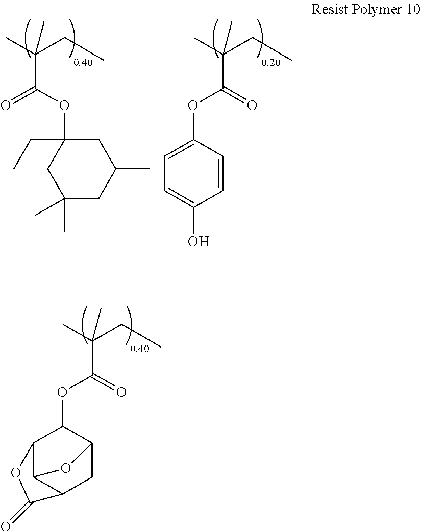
O=C(OC1C2C3C(CC1O3)C(=O)O2)C(C)(CC)C.C1(C)(C)CC(C)CC(CC)(OC(=O)C(C)(CC)C)C1.O=C(OC1=CC=C(O)C=C1)C(C)(CC)C
